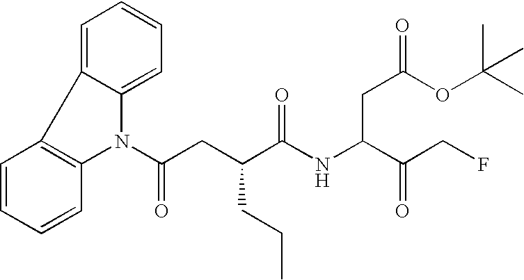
C1=CC=CC2=C1C1=CC=CC=C1N2C(CC(C(NC(C(=O)CF)CC(OC(C)(C)C)=O)=O)CCC)=O
